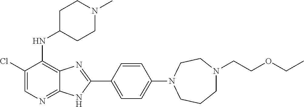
C1(Cl)=CN=C2C(=C1NC1CCN(C)CC1)N=C(C1=CC=C(N3CCCN(CCOCC)CC3)C=C1)N2
